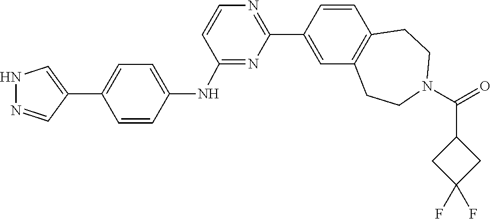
O=C(C1CC(F)(F)C1)N1CCC2=C(C=CC(C3=NC=CC(NC4=CC=C(C5=CNN=C5)C=C4)=N3)=C2)CC1
